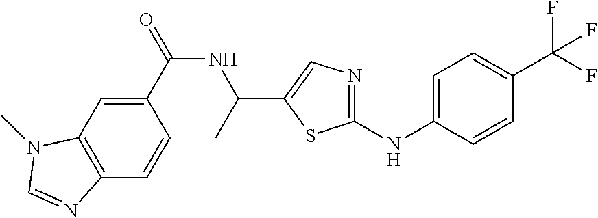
C1(C(=O)NC(C)C2=CN=C(NC3=CC=C(C(F)(F)F)C=C3)S2)=CC2=C(C=C1)N=CN2C
